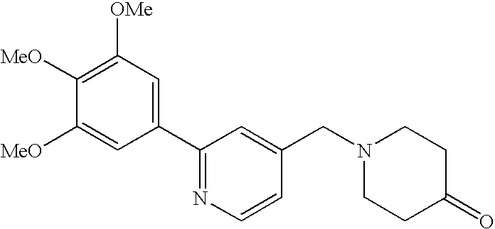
C1(C2=NC=CC(CN3CCC(=O)CC3)=C2)=CC([OMe])=C([MeO])C([MeO])=C1
